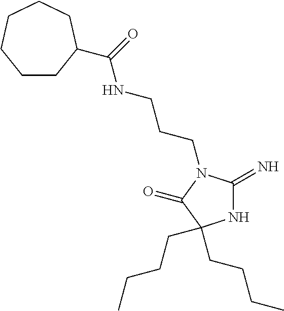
N1C(=N)N(CCCNC(=O)C2CCCCCC2)C(=O)C1(CCCC)CCCC
